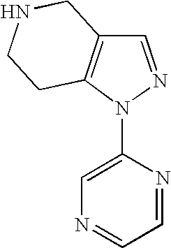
C1=NN(C2=CN=CC=N2)C2=C1CNCC2
